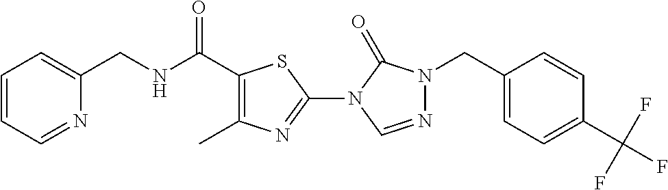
C1(CNC(C2=C(C)N=C(N3C(=O)N(CC4=CC=C(C(F)(F)F)C=C4)N=C3)S2)=O)=CC=CC=N1
